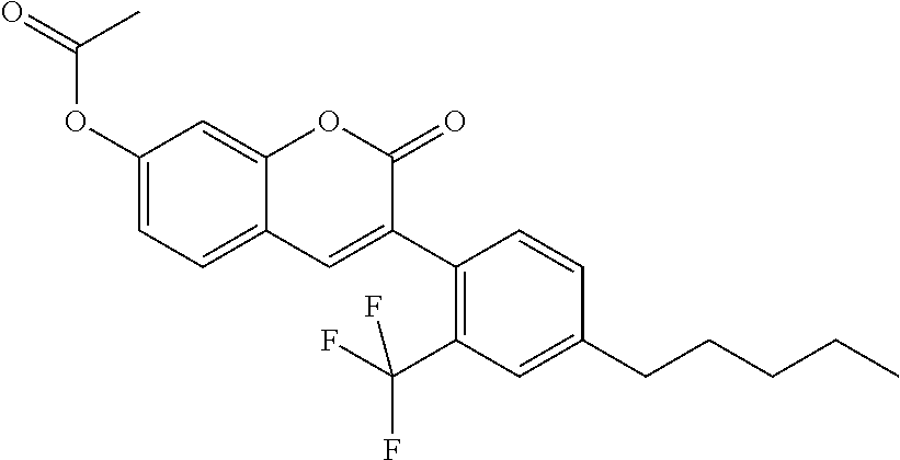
C1(OC(=O)C)=CC=C2C(=C1)OC(=O)C(C1=C(C(F)(F)F)C=C(CCCCC)C=C1)=C2
